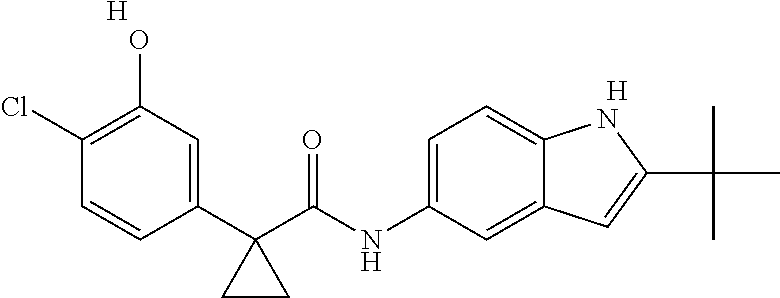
C1(C2(C(NC3=CC=C4C(=C3)C=C(C(C)(C)C)N4)=O)CC2)=CC(O)=C(Cl)C=C1.[H].[H]
